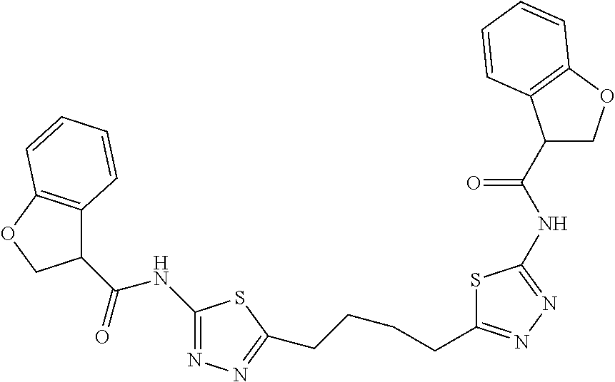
C1(C(NC2=NN=C(CCCCC3=NN=C(NC(C4C5=C(OC4)C=CC=C5)=O)S3)S2)=O)COC2=C1C=CC=C2
